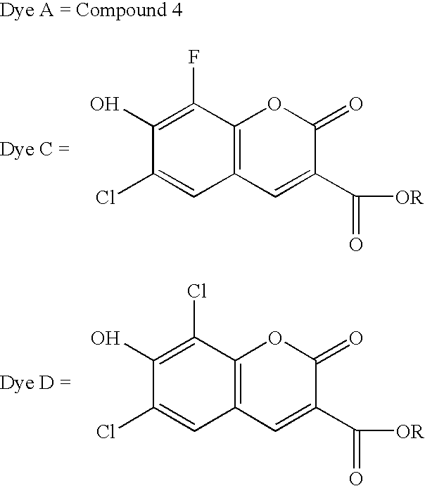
C1(O)=C(F)C2=C(C=C1Cl)C=C(C([OR])=O)C(=O)O2.C1(O)=C(Cl)C2=C(C=C1Cl)C=C(C([OR])=O)C(=O)O2
